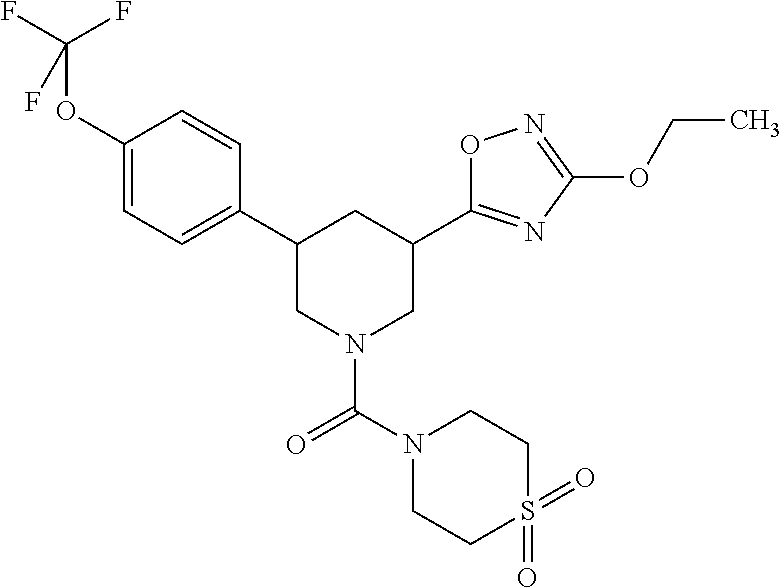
C1(OC(F)(F)F)=CC=C(C2CN(C(=O)N3CCS(=O)(=O)CC3)CC(C3=NC(OCC)=NO3)C2)C=C1
